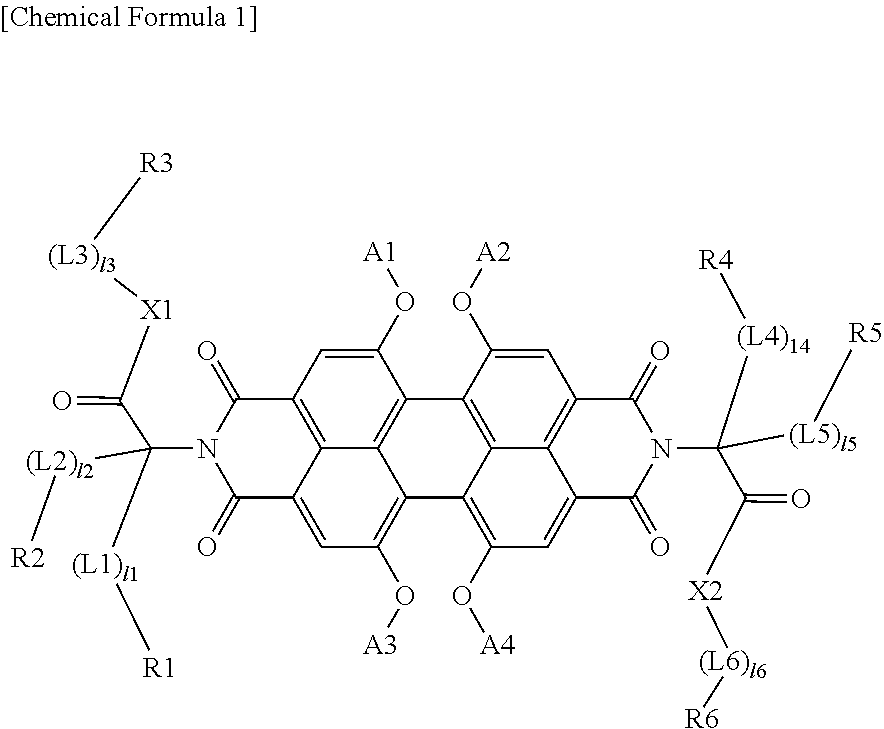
C12=C3C(=CC(O[A3])=C4C3=C(C(O[A1])=C1)C1=C3C4=C(O[A4])C=C4C3=C(C=C1O[A2])C(=O)N(C([(L4)14][R4])(C([X2][(L6)l6][R6])=O)[(L5)l5][R5])C4=O)C(=O)N(C(C([X1][(L3)l3][R3])=O)([(L1)l1][R1])[(L2)l2][R2])C2=O
